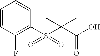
C1=CC(F)=C(S(=O)(=O)C(C(O)=O)(C)C)C=C1
